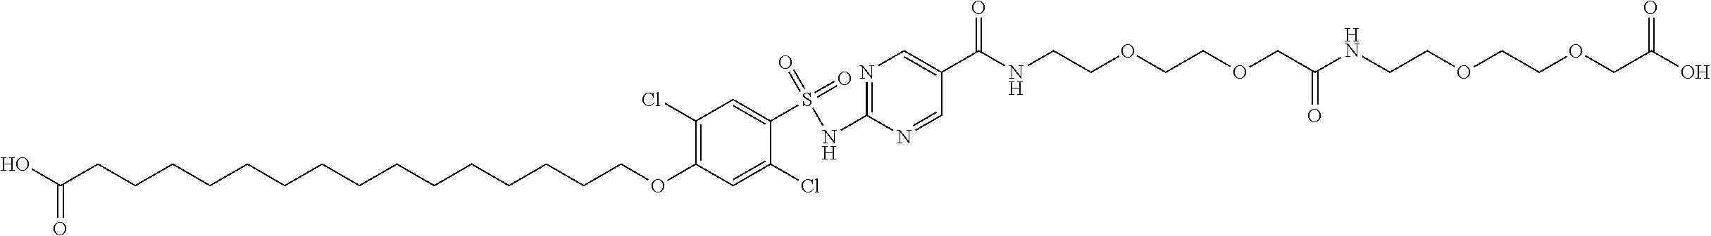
C1(NS(=O)(=O)C2=CC(Cl)=C(OCCCCCCCCCCCCCCCC(O)=O)C=C2Cl)=NC=C(C(=O)NCCOCCOCC(NCCOCCOCC(O)=O)=O)C=N1
